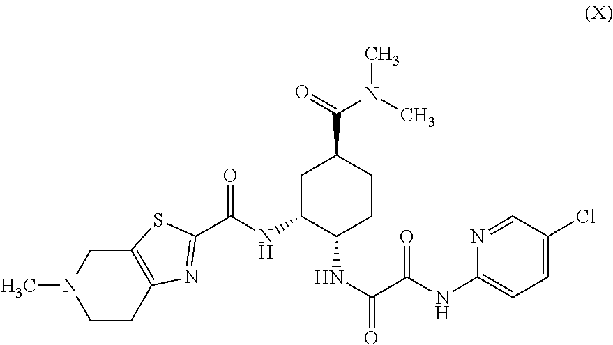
C1CC2=C(CN1C)SC(C(NC1C(NC(=O)C(=O)NC3=CC=C(Cl)C=N3)CCC(C(=O)N(C)C)C1)=O)=N2
